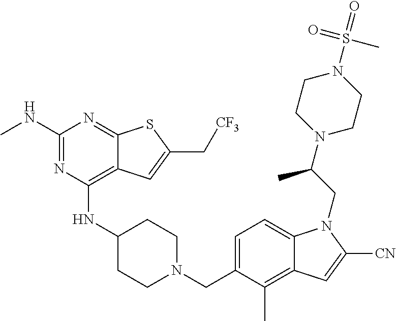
C1=C(CN2CCC(NC3=C4C(=NC(NC)=N3)SC(C[CF3])=C4)CC2)C(C)=C2C(=C1)N(CC(N1CCN(S(C)(=O)=O)CC1)C)C([CN])=C2
